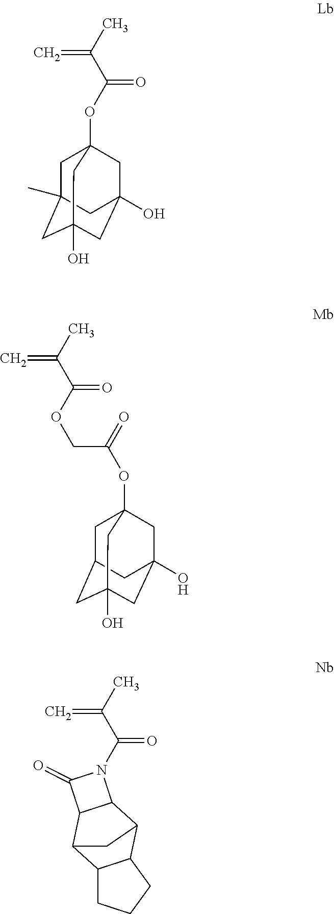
C=C(C(OC12CC3(C)CC(O)(CC(O)(C1)C3)C2)=O)C.O(C12CC3CC(O)(CC(O)(C1)C3)C2)C(=O)COC(C(C)=C)=O.C12CCCC1C1C3C(C2C1)C(=O)N3C(C(C)=C)=O
